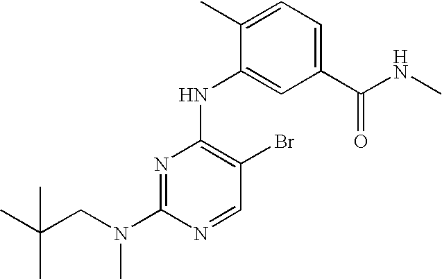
N1=C(N(CC(C)(C)C)C)N=CC(Br)=C1NC1=CC(C(NC)=O)=CC=C1C
